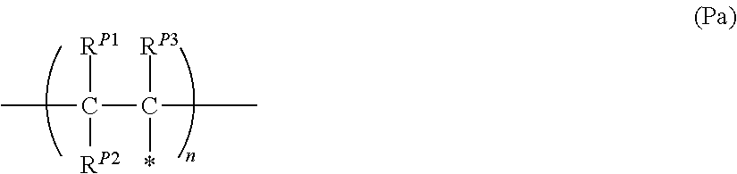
CC([RP1])([RP2])C(*)([RP3])C
